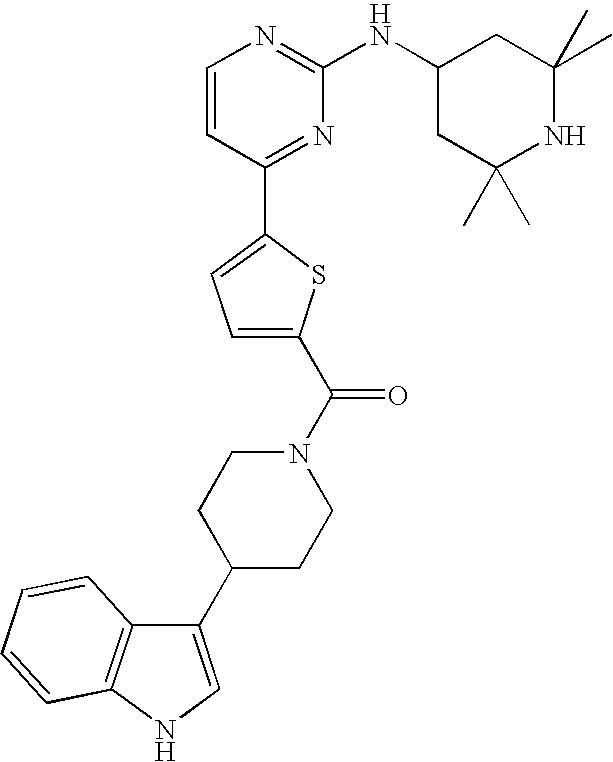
C1=CC(C2=CC=C(C(=O)N3CCC(C4=CNC5=C4C=CC=C5)CC3)S2)=NC(NC2CC(C)(C)NC(C)(C)C2)=N1
